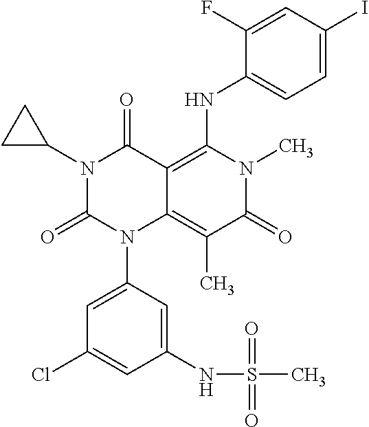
N1(C2CC2)C(=O)N(C2=CC(Cl)=CC(NS(C)(=O)=O)=C2)C2=C(C)C(=O)N(C)C(NC3=CC=C(I)C=C3F)=C2C1=O
